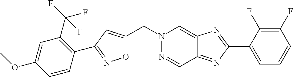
C(N1N=CC2=NC(C3=CC=CC(F)=C3F)=NC2=C1)C1=CC(C2=C(C(F)(F)F)C=C(OC)C=C2)=NO1
